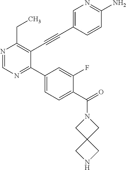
N1=CN=C(C2=CC=C(C(=O)N3CC4(C3)CNC4)C(F)=C2)C(C#CC2=CN=C(N)C=C2)=C1CC
